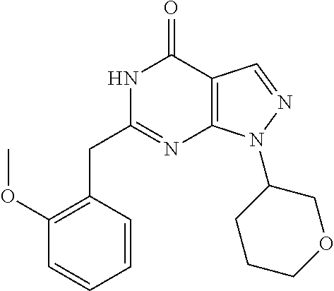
N1C(CC2=C(OC)C=CC=C2)=NC2=C(C1=O)C=NN2C1CCCOC1
